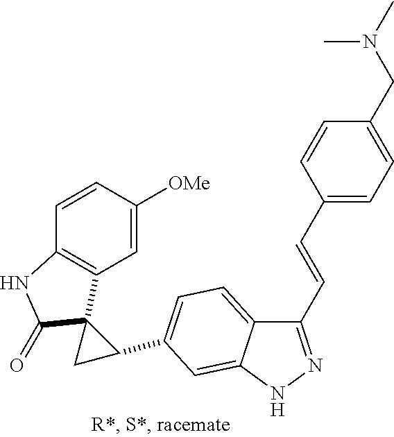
C1=CC([OMe])=CC2=C1NC(=O)C21CC1C1=CC=C2C(C=CC3=CC=C(CN(C)C)C=C3)=NNC2=C1
